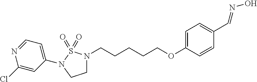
C1=C(N2S(=O)(=O)N(CCCCCOC3=CC=C(C=NO)C=C3)CC2)C=C(Cl)N=C1
